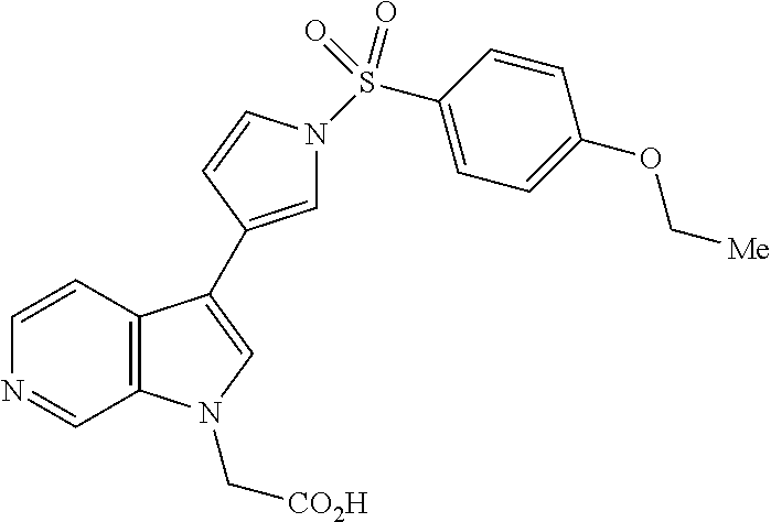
C12=C(C=CN=C1)C(C1=CN(S(C3=CC=C(OC[Me])C=C3)(=O)=O)C=C1)=CN2C[CO2H]
